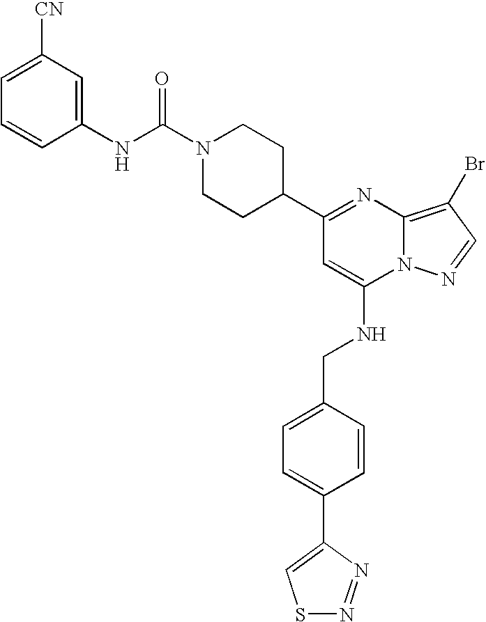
C1=C(C2=CSN=N2)C=CC(CNC2=CC(C3CCN(C(NC4=CC([CN])=CC=C4)=O)CC3)=NC3=C(Br)C=NN23)=C1
